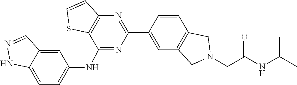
C1=CC2=C(C=C1C1=NC3=C(C(NC4=CC=C5C(=C4)C=NN5)=N1)SC=C3)CN(CC(NC(C)C)=O)C2
